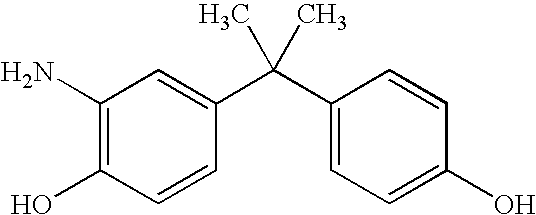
C1(N)=C(O)C=CC(C(C2=CC=C(O)C=C2)(C)C)=C1
